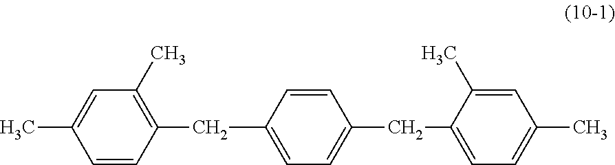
C1=CC(CC2=C(C)C=C(C)C=C2)=CC=C1CC1=CC=C(C)C=C1C
